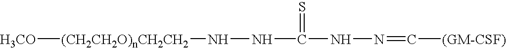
[(CH2CH2O)nCH2CH2]([H3CO])NNC(NN=C[(GM-CSF)])=S
